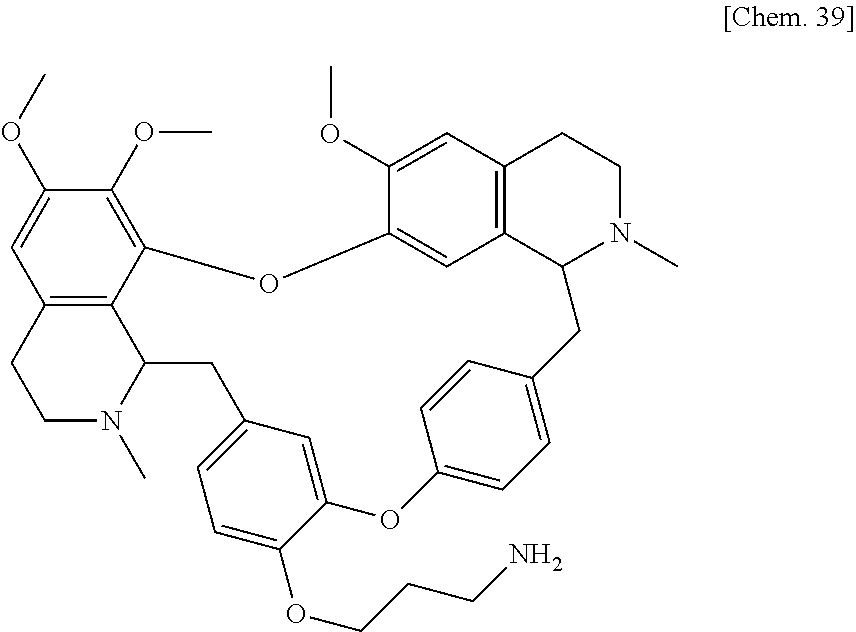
C12=C3C(=C(OC)C(OC)=C1)OC1=CC4=C(CCN(C)C4CC4=CC=C(OC5=CC(=CC=C5OCCCN)CC3N(C)CC2)C=C4)C=C1OC
